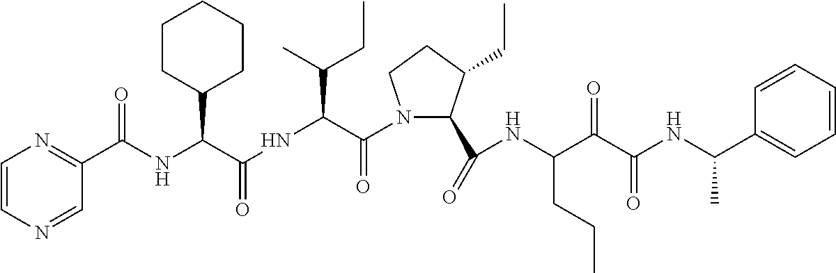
C1(C(=O)NC(C(C(NC(C)C2=CC=CC=C2)=O)=O)CCC)C(CC)CCN1C(C(NC(=O)C(C1CCCCC1)NC(C1=NC=CN=C1)=O)C(C)CC)=O
